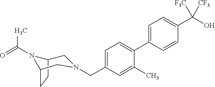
C1=C(C2=CC=C(CN3CC4CCC(N4C(=O)C)C3)C=C2C)C=CC(C(O)([F3C])[CF3])=C1
